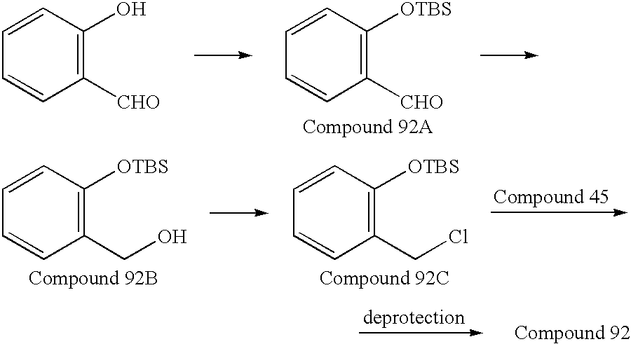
C1([CHO])=C(O)C=CC=C1.C1([CHO])=C([OTBS])C=CC=C1.C1(CO)=C([OTBS])C=CC=C1.C1(CCl)=C([OTBS])C=CC=C1
